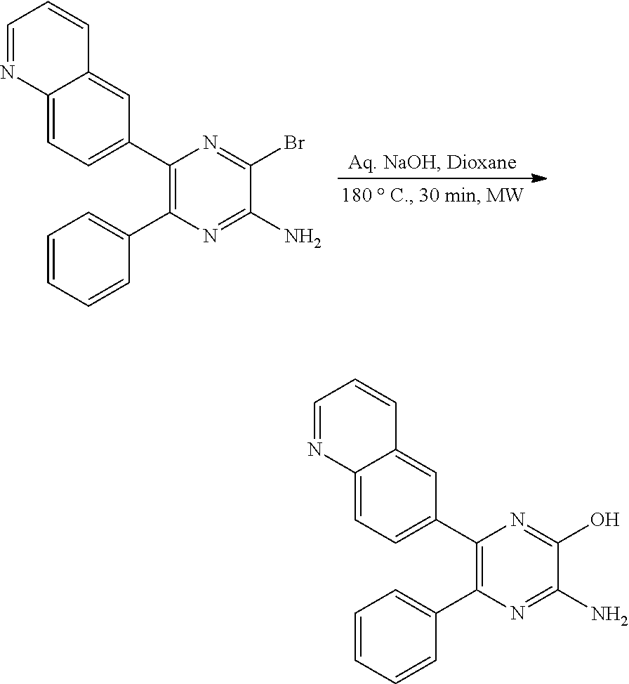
C1=CC=CC(C2=C(C3=CC=C4C(=C3)C=CC=N4)N=C(Br)C(N)=N2)=C1.C1=CC=CC(C2=C(C3=CC=C4C(=C3)C=CC=N4)N=C(O)C(N)=N2)=C1
